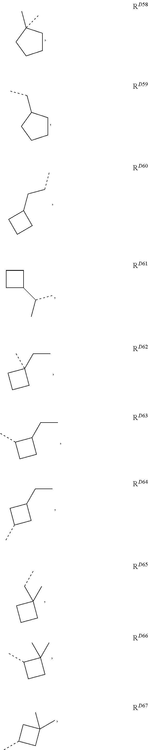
C1CC(C)(C)CC1.C1CC(CC)CC1.C1(CCC)CCC1.C(C)(C1CCC1)C.CCC1(C)CCC1.CCC1C(C)CC1.CCC1CC(C)C1.CC1(CC)CCC1.CC1(C)C(C)CC1.C1(C)CC(C)(C)C1
